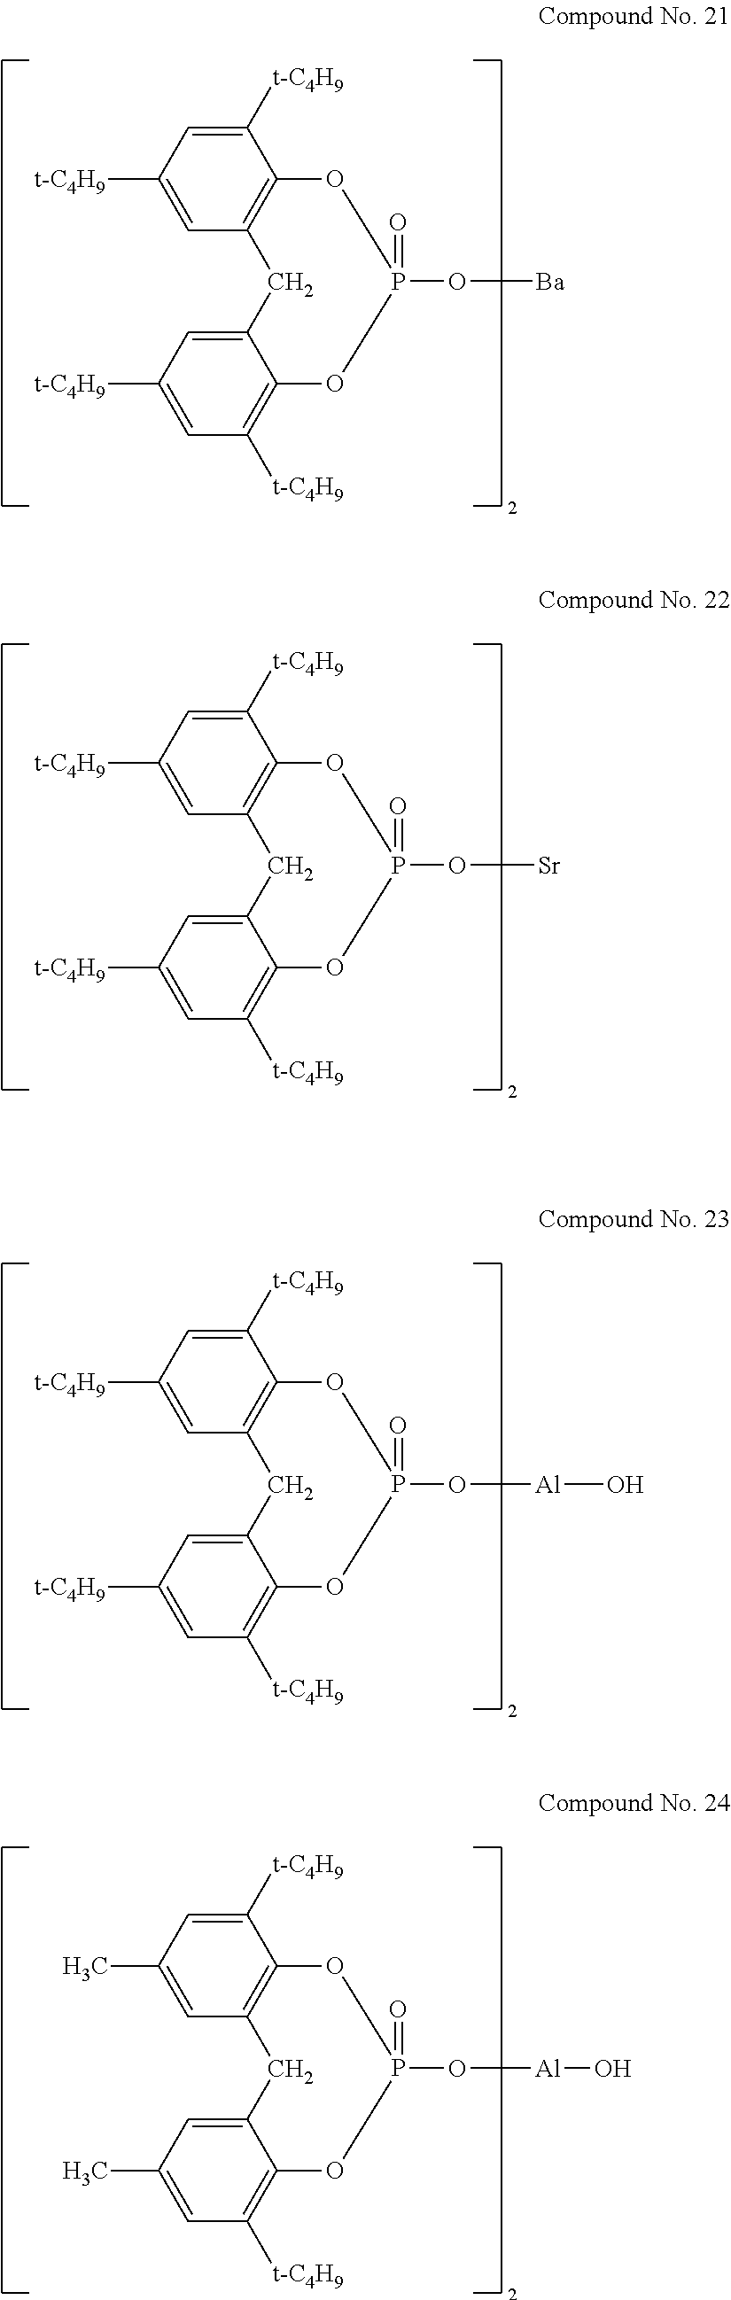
C1([t-C4H9])=CC([t-C4H9])=CC2=C1OP(=O)(O[Ba])OC1=C([t-C4H9])C=C([t-C4H9])C=C1C2.C1([t-C4H9])=CC([t-C4H9])=CC2=C1OP(=O)(O[Sr])OC1=C([t-C4H9])C=C([t-C4H9])C=C1C2.C1([t-C4H9])=CC([t-C4H9])=CC2=C1OP(=O)(O[Al]O)OC1=C([t-C4H9])C=C([t-C4H9])C=C1C2.C1([t-C4H9])=CC(C)=CC2=C1OP(=O)(O[Al]O)OC1=C([t-C4H9])C=C(C)C=C1C2
